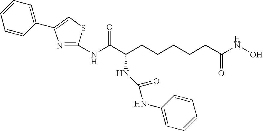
N(C(C(CCCCCC(NO)=O)NC(=O)NC1=CC=CC=C1)=O)C1=NC(C2=CC=CC=C2)=CS1
